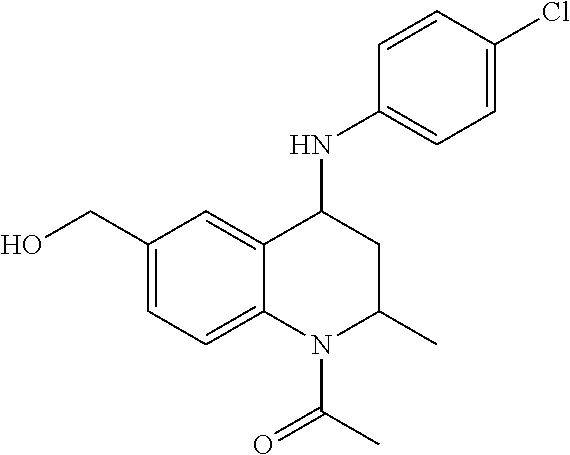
C1=C2C(=CC=C1CO)N(C(C)=O)C(C)CC2NC1=CC=C(Cl)C=C1
